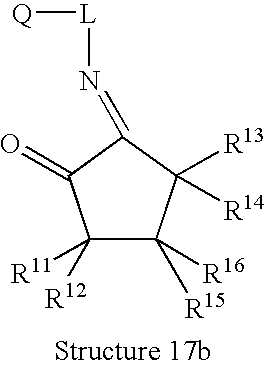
C1([R12])([R11])C([R15])([R16])C([R13])([R14])C(=N[L][Q])C1=O
